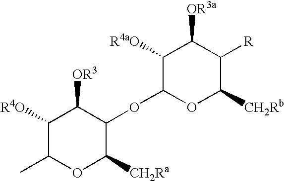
C1(C)OC([CH2Ra])C(OC2OC([CH2Rb])C([R])C([OR3a])C2[R4aO])C([OR3])C1[R4O]
